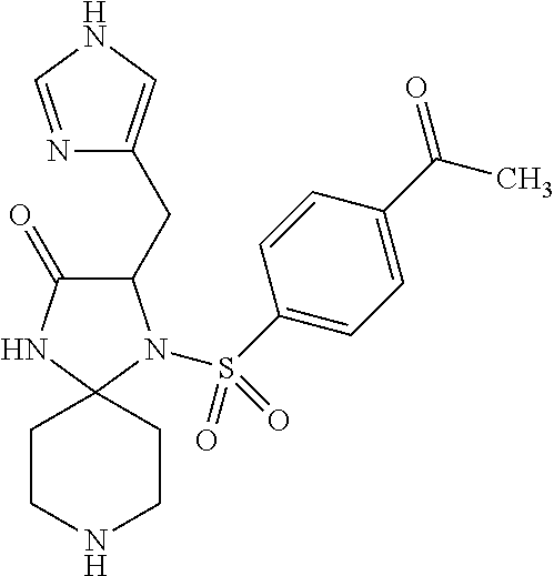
C1(=O)C(CC2=CNC=N2)N(S(C2=CC=C(C(=O)C)C=C2)(=O)=O)C2(N1)CCNCC2
